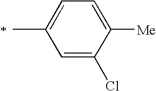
C1=C(Cl)C([Me])=CC=C1C
